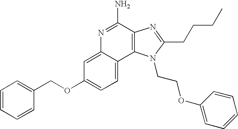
C1=C2C(=CC=C1OCC1=CC=CC=C1)C1=C(C(N)=N2)N=C(CCCC)N1CCOC1=CC=CC=C1
